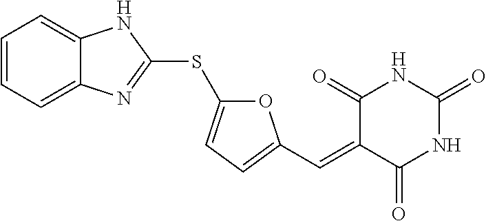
C1=CC=C2C(=C1)NC(SC1=CC=C(C=C3C(=O)NC(=O)NC3=O)O1)=N2
